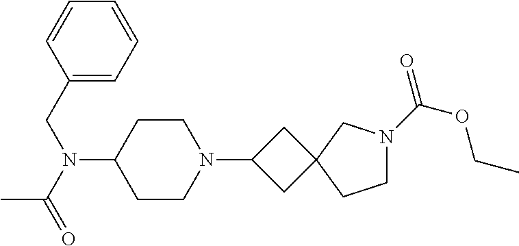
C1CC(N(C(C)=O)CC2=CC=CC=C2)CCN1C1CC2(C1)CN(C(=O)OCC)CC2
